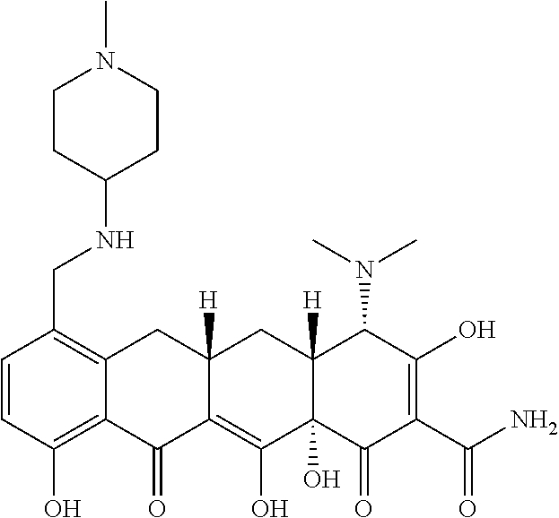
C1=CC(O)=C2C(=C1CNC1CCN(C)CC1)CC1([H])C(=C(O)C3(O)C([H])(C1)C(N(C)C)C(O)=C(C(N)=O)C3=O)C2=O
